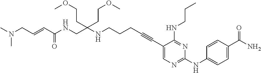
C(CC#CC1=CN=C(NC2=CC=C(C(N)=O)C=C2)N=C1NCCC)CNC(CNC(C=CCN(C)C)=O)(CCOC)CCOC
